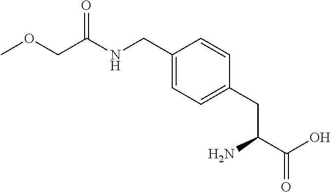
COCC(NCC1=CC=C(CC(C(O)=O)N)C=C1)=O
